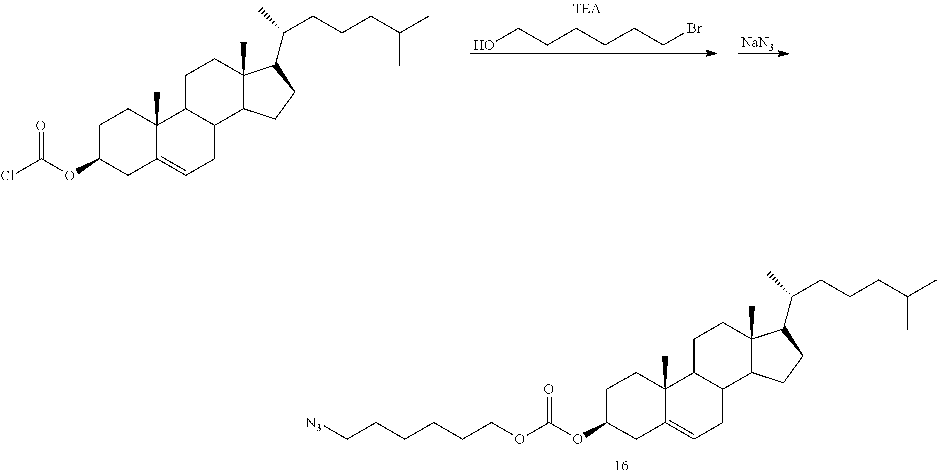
OCCCCCCBr.[NaN3].C1C(OC(Cl)=O)CC2=CCC3C(C2(C)C1)CCC1(C)C3CCC1C(CCCC(C)C)C.C1C(OC(OCCCCCC[N3])=O)CC2=CCC3C(C2(C)C1)CCC1(C)C3CCC1C(CCCC(C)C)C
